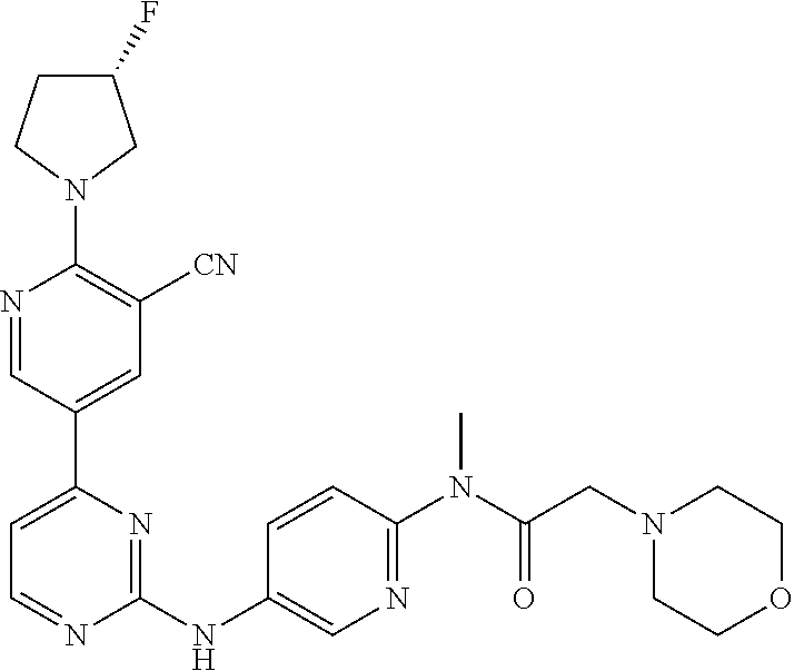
C1(F)CCN(C2=C([CN])C=C(C3=CC=NC(NC4=CN=C(N(C(CN5CCOCC5)=O)C)C=C4)=N3)C=N2)C1
